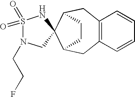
C12=C(C=CC=C1)CC1CCC(C2)C12NS(=O)(=O)N(CCF)C2
